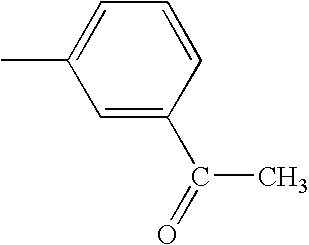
C1=C(C(=O)C)C=CC=C1C
